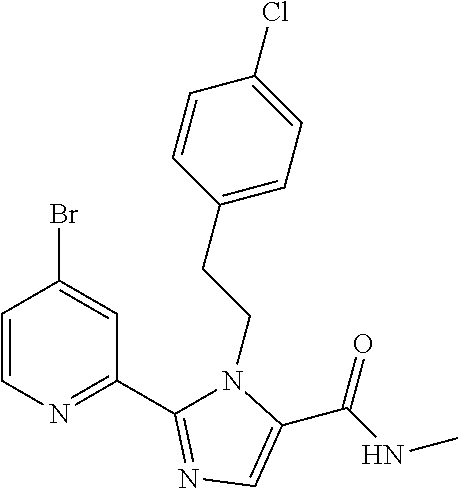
C1=CN=C(C2=NC=C(C(NC)=O)N2CCC2=CC=C(Cl)C=C2)C=C1Br
